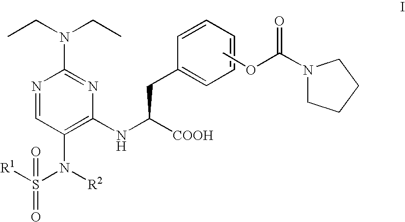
N1=CC(N(S([R1])(=O)=O)[R2])=C(NC([COOH])CC2=CC=CC=C2)N=C1N(CC)CC.COC(=O)N1CCCC1
